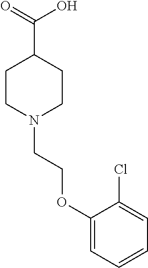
C1CN(CCOC2=CC=CC=C2Cl)CCC1C(=O)O
